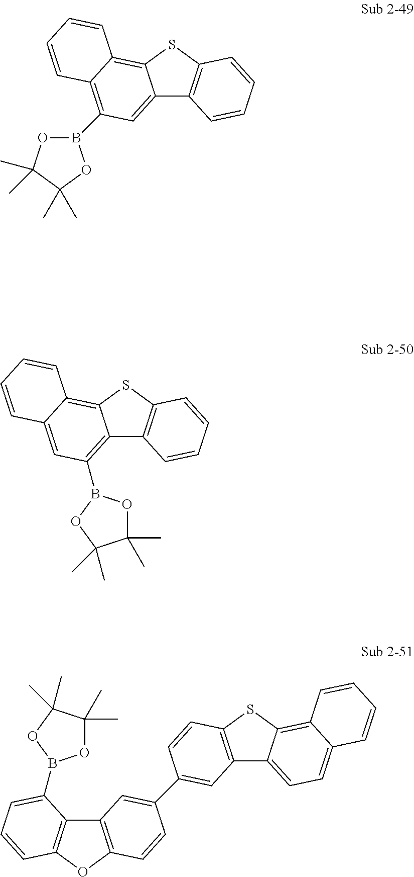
C12=CC(B3OC(C)(C)C(C)(C)O3)=C3C(=C1SC1=C2C=CC=C1)C=CC=C3.C12=C(B3OC(C)(C)C(C)(C)O3)C=C3C(=C1SC1=C2C=CC=C1)C=CC=C3.C12=C(SC3=C4C(=CC=C13)C=CC=C4)C=CC(C1=CC3=C(OC4=C3C(B3OC(C)(C)C(C)(C)O3)=CC=C4)C=C1)=C2
